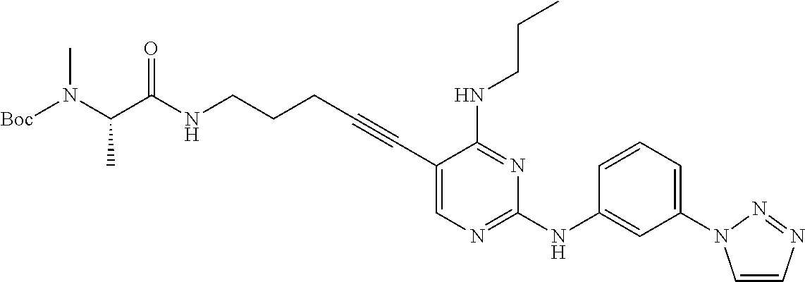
C(NCCCC#CC1=CN=C(NC2=CC(N3C=CN=N3)=CC=C2)N=C1NCCC)(=O)C(N([Boc])C)C
